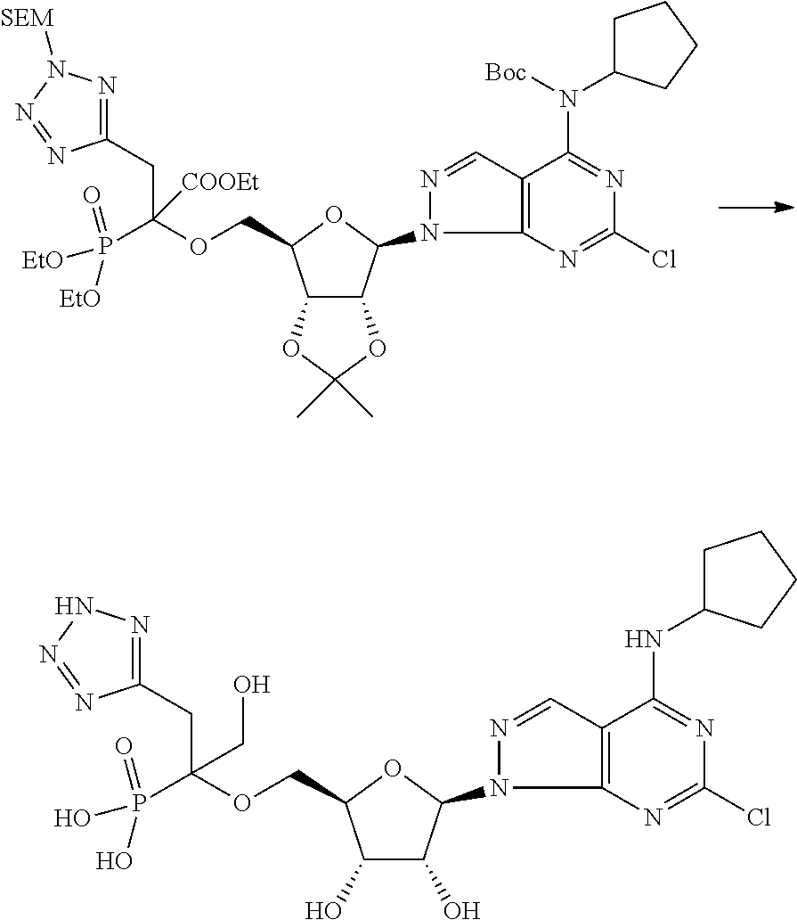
C12C(C(N3N=CC4=C3N=C(Cl)N=C4N(C3CCCC3)[Boc])OC1COC(P([EtO])(=O)[EtO])([COOEt])CC1=NN([SEM])N=N1)OC(C)(C)O2.C1(O)C(O)C(N2N=CC3=C2N=C(Cl)N=C3NC2CCCC2)OC1COC(P(O)(=O)O)(CO)CC1=NNN=N1
